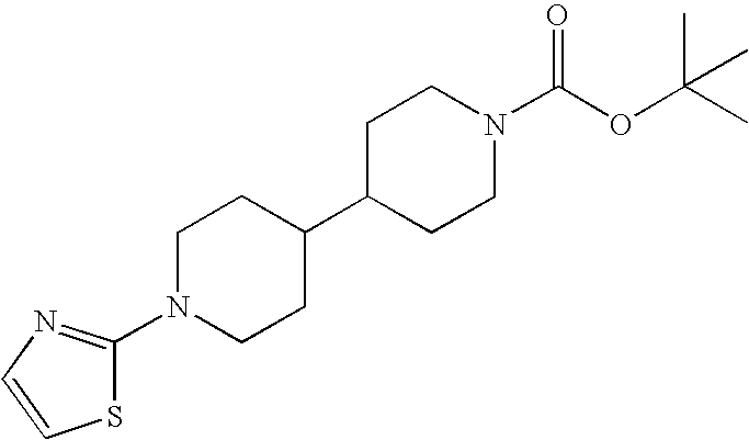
S1C(N2CCC(C3CCN(C(OC(C)(C)C)=O)CC3)CC2)=NC=C1
